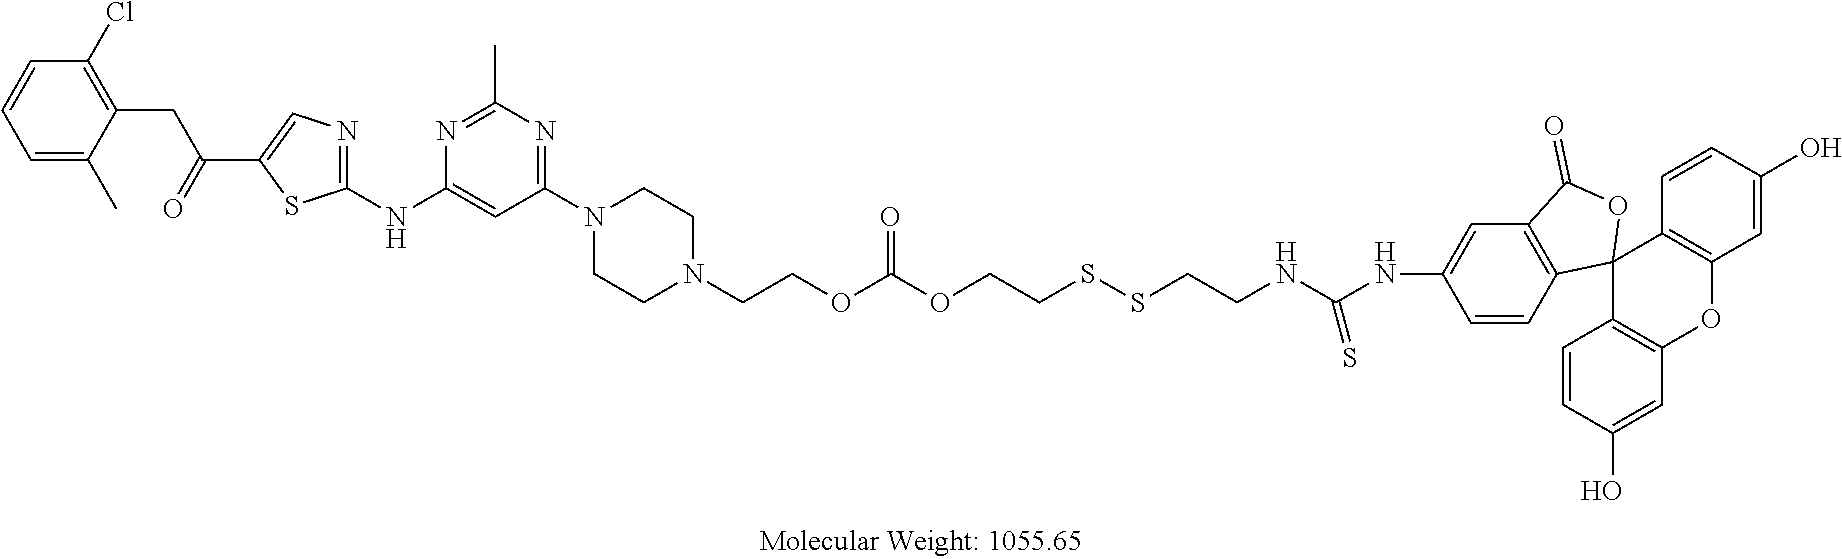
C1(Cl)=C(CC(C2=CN=C(NC3=CC(N4CCN(CCOC(OCCSSCCNC(NC5=CC6=C(C=C5)C5(OC6=O)C6=C(OC7=C5C=CC(O)=C7)C=C(O)C=C6)=S)=O)CC4)=NC(C)=N3)S2)=O)C(C)=CC=C1
